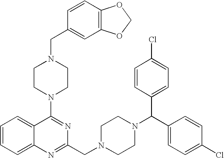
C1=CC=C2C(=C1)C(N1CCN(CC3=CC4=C(C=C3)OCO4)CC1)=NC(CN1CCN(C(C3=CC=C(Cl)C=C3)C3=CC=C(Cl)C=C3)CC1)=N2
